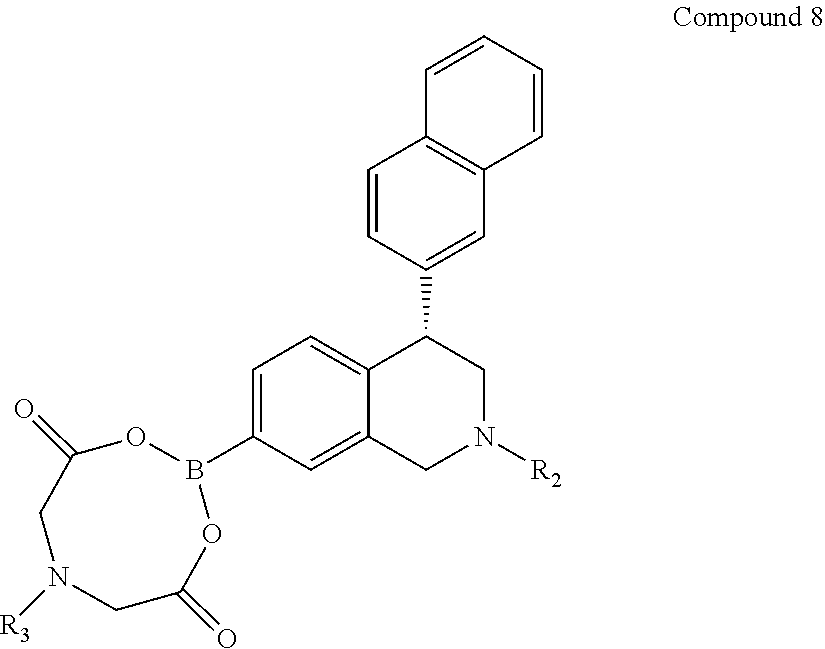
C1=CC(C2C3=CC=C(B4OC(=O)CN([R3])CC(=O)O4)C=C3CN([R2])C2)=CC2=C1C=CC=C2
